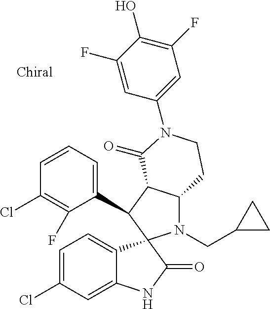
C1(C2C3C(N(CC4CC4)C24C2=CC=C(Cl)C=C2NC4=O)CCN(C2=CC(F)=C(O)C(F)=C2)C3=O)=CC=CC(Cl)=C1F
